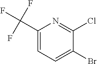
C1(C(F)(F)F)=CC=C(Br)C(Cl)=N1
